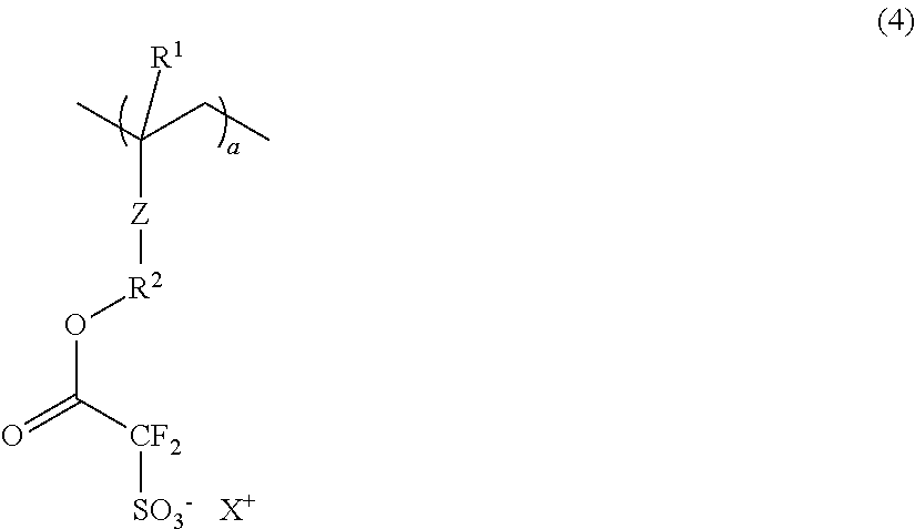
C([Z][R2]OC(=O)[CF2][SO3-])(C)(CC)[R1].[X+]
